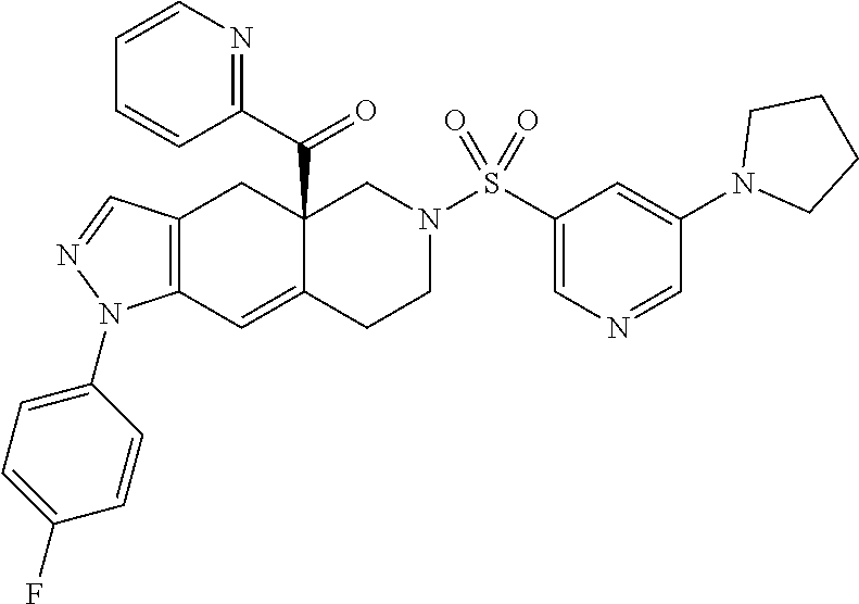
C12=C(C=C3C(C(C4=NC=CC=C4)=O)(C1)CN(S(C1=CN=CC(N4CCCC4)=C1)(=O)=O)CC3)N(C1=CC=C(F)C=C1)N=C2
